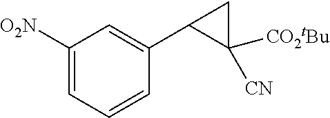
C1([O2N])=CC=CC(C2C([CN])([CO2tBu])C2)=C1
